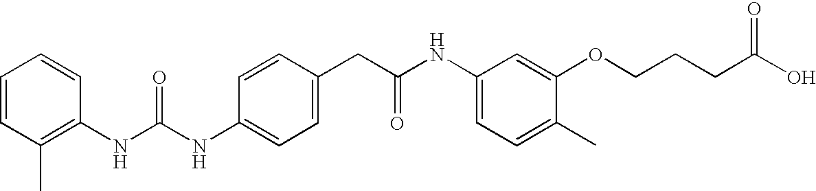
C1=CC(CC(NC2=CC=C(C)C(OCCCC(O)=O)=C2)=O)=CC=C1NC(NC1=C(C)C=CC=C1)=O
